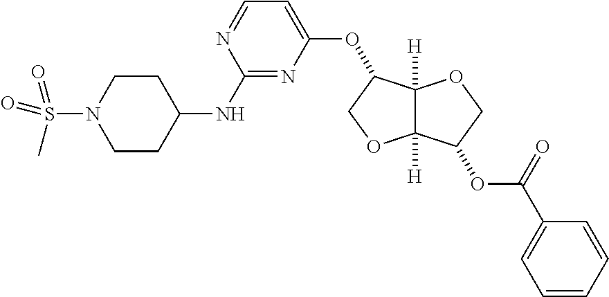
C1=NC(NC2CCN(S(=O)(C)=O)CC2)=NC(OC2C3([H])C([H])(OC2)C(OC(C2=CC=CC=C2)=O)CO3)=C1
